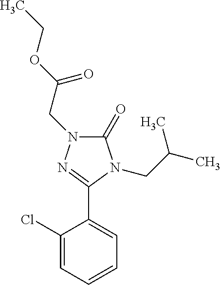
C1(C2=NN(CC(OCC)=O)C(=O)N2CC(C)C)=CC=CC=C1Cl
